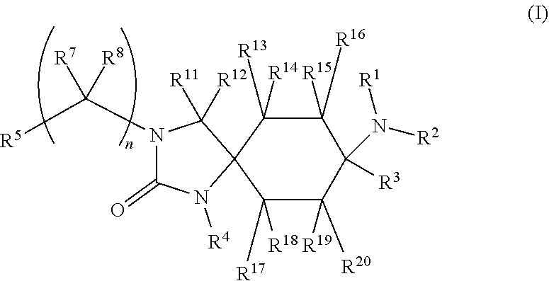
N1(C([R5])([R7])[R8])C(=O)N([R4])C2(C1([R12])[R11])C([R18])([R17])C([R19])([R20])C([R3])(N([R2])[R1])C([R15])([R16])C2([R13])[R14]
